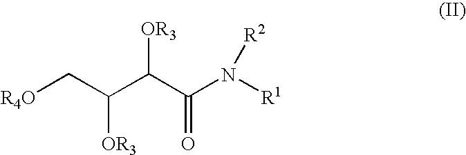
[R4O]CC(C(C(N([R1])[R2])=O)[OR3])[OR3]
